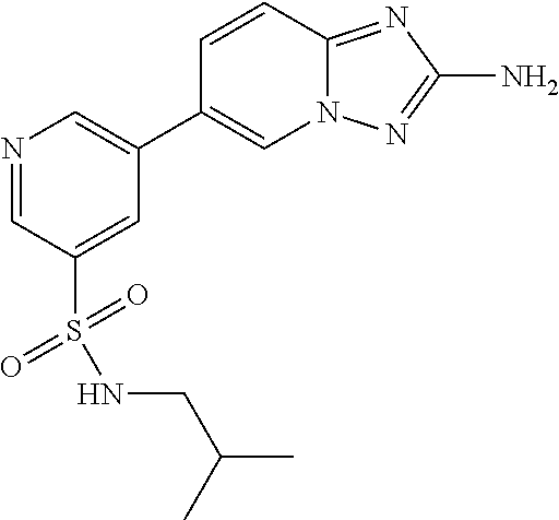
N1=CC(S(=O)(=O)NCC(C)C)=CC(C2=CN3C(=NC(N)=N3)C=C2)=C1
